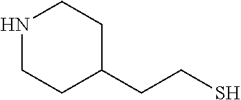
N1CCC(CCS)CC1
